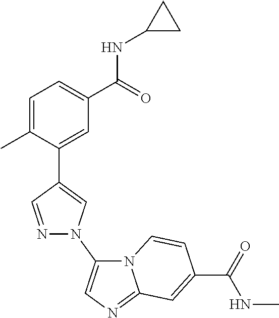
C1=C(C)C(C2=CN(C3=CN=C4N3C=CC(C(=O)NC)=C4)N=C2)=CC(C(=O)NC2CC2)=C1
